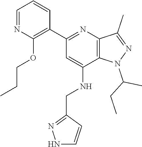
C(CC)(C)N1C2=C(C(C)=N1)N=C(C1=C(OCCC)N=CC=C1)C=C2NCC1=NNC=C1
